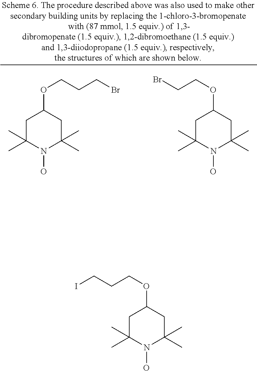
C1C(C)(C)N(O)C(C)(C)CC1OCCCBr.C1C(C)(C)N(O)C(C)(C)CC1OCCBr.C1C(C)(C)N(O)C(C)(C)CC1OCCCI
